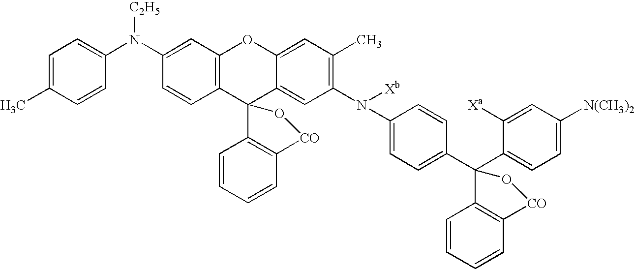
C1(N(C2=CC=C(C)C=C2)[C2H5])=CC2=C(C=C1)C1(C3=CC(N([Xb])C4=CC=C(C5(C6=CC=C([N(CH3)2])C=C6[Xa])C6=C(C=CC=C6)[CO]O5)C=C4)=C(C)C=C3O2)C2=C(C=CC=C2)[CO]O1
